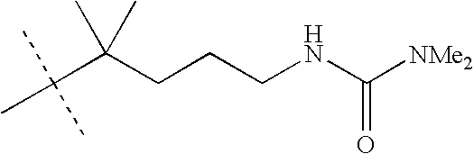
CC(C(CCCNC([NMe2])=O)(C)C)(C)C
